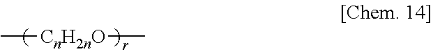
C[CnH2nO]C
